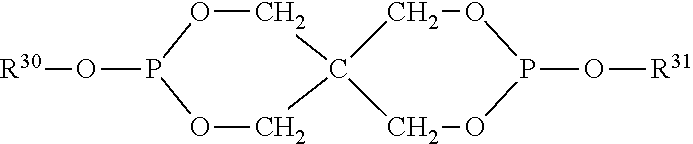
O1CC2(COP1O[R30])COP(O[R31])OC2
